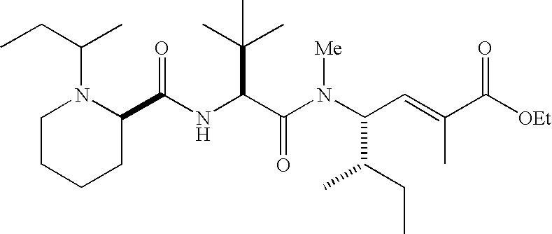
N(C(C(N(C(C(CC)C)C=C(C)C([OEt])=O)[Me])=O)C(C)(C)C)C(C1N(C(CC)C)CCCC1)=O
